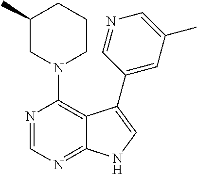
N1(C2=C3C(=NC=N2)NC=C3C2=CC(C)=CN=C2)CCCC(C)C1
